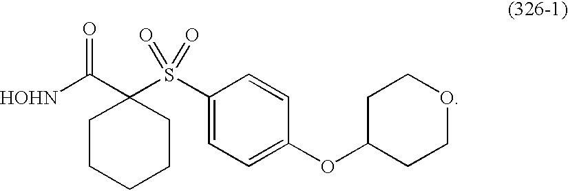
C1CCCCC1(C([HOHN])=O)S(C1=CC=C(OC2CCOCC2)C=C1)(=O)=O
